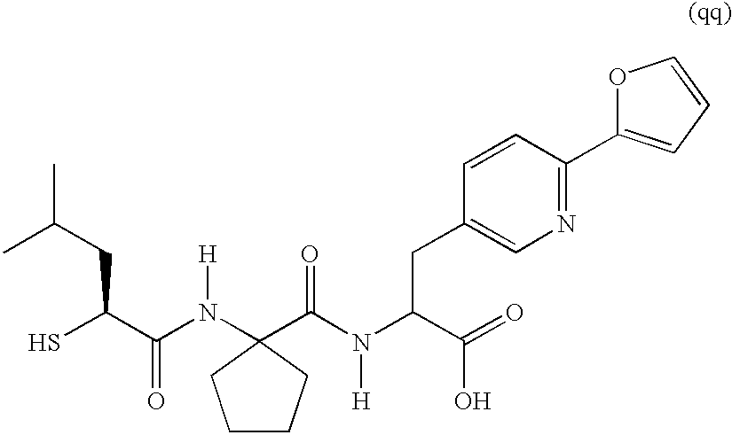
SC(C(N([H])C1(C(N(C(C(=O)O)CC2=CN=C(C3=CC=CO3)C=C2)[H])=O)CCCC1)=O)CC(C)C
